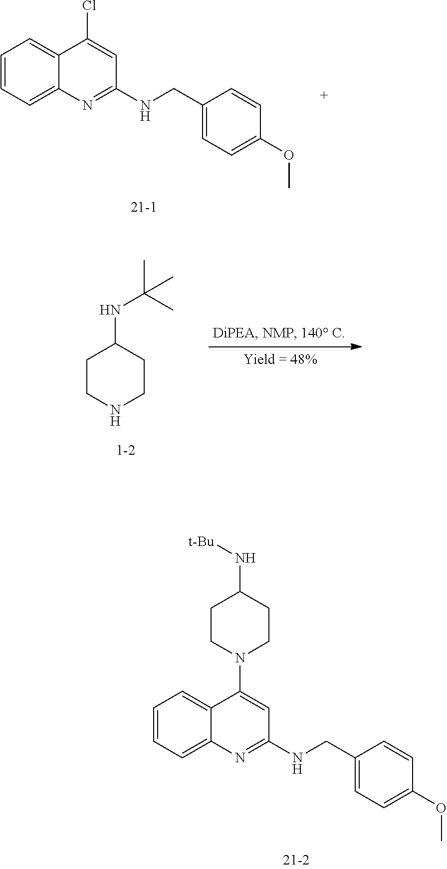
C1=CC=C2C(=C1)C(N1CCC(N[t-Bu])CC1)=CC(NCC1=CC=C(OC)C=C1)=N2.C1=CC=C2C(=C1)C(Cl)=CC(NCC1=CC=C(OC)C=C1)=N2.C1CNCCC1NC(C)(C)C
